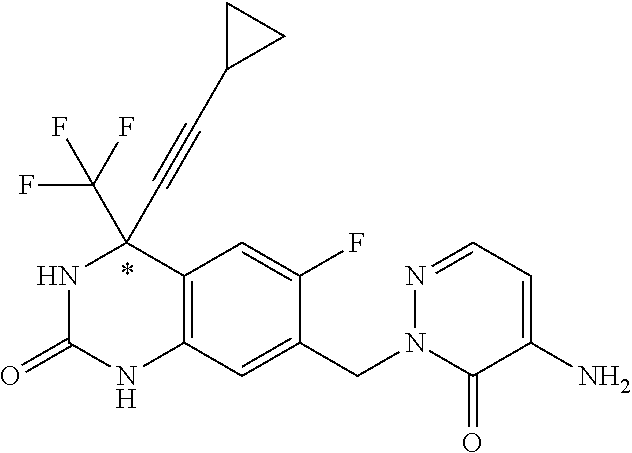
N1C(=O)NC2=C(C1(C#CC1CC1)C(F)(F)F)C=C(F)C(CN1C(=O)C(N)=CC=N1)=C2
